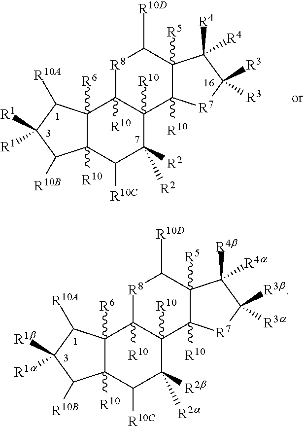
C12([R6])C([R10])(C([R10C])C([R2b])([R2a])C3([R10])C1([R10])[R8]C([R10D])C1([R5])C3([R10])[R7]C([R3b])([R3a])C1([R4b])[R4a])C([R10B])C([R1b])([R1a])C2[R10A].C12([R6])C([R10])(C([R10C])C([R2])([R2])C3([R10])C1([R10])[R8]C([R10D])C1([R5])C3([R10])[R7]C([R3])([R3])C1([R4])[R4])C([R10B])C([R1])([R1])C2[R10A]
